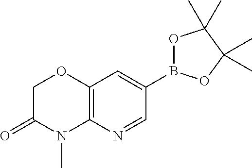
C12=C(N=CC(B3OC(C)(C)C(C)(C)O3)=C1)N(C)C(=O)CO2
